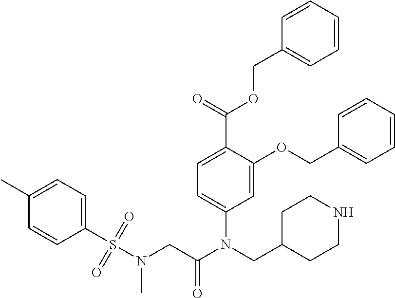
C1(C)=CC=C(S(N(CC(N(CC2CCNCC2)C2=CC=C(C(OCC3=CC=CC=C3)=O)C(OCC3=CC=CC=C3)=C2)=O)C)(=O)=O)C=C1
